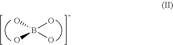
B(O)(O)(O)O
